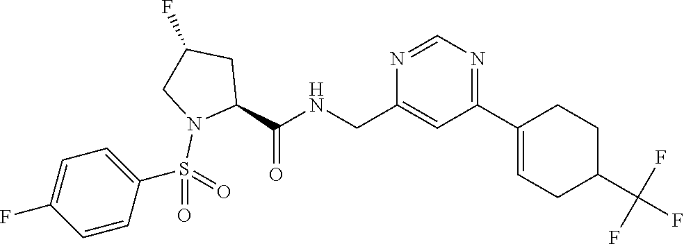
C(C1=CC(C2=CCC(C(F)(F)F)CC2)=NC=N1)NC(C1CC(F)CN1S(=O)(=O)C1=CC=C(F)C=C1)=O
